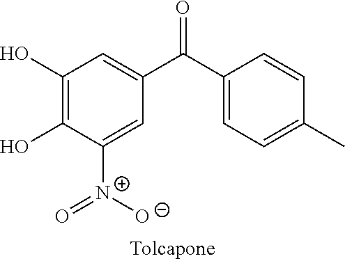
C1(O)=C(O)C([N+]([O-])=O)=CC(C(C2=CC=C(C)C=C2)=O)=C1
